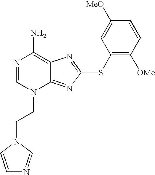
N1=CN(CCN2C=CN=C2)C2=NC(SC3=C([OMe])C=CC([MeO])=C3)=NC2=C1N
